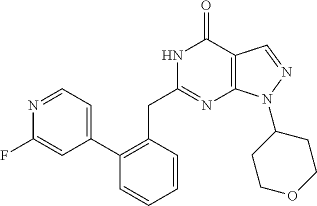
N1C(CC2=C(C3=CC=NC(F)=C3)C=CC=C2)=NC2=C(C1=O)C=NN2C1CCOCC1
